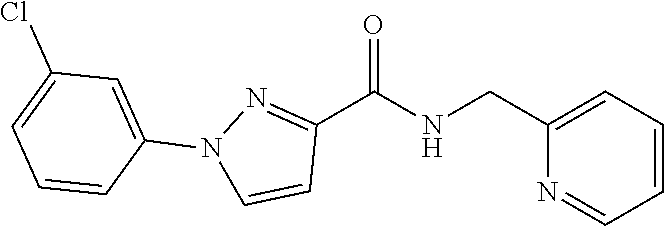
C1(C(NCC2=CC=CC=N2)=O)=NN(C2=CC(Cl)=CC=C2)C=C1
